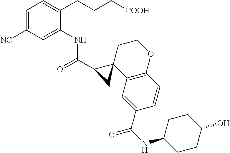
C1=C([NC])C=C(NC(C2CC23C2=C(OCC3)C=CC(C(NC3CCC(O)CC3)=O)=C2)=O)C(CCC[COOH])=C1
